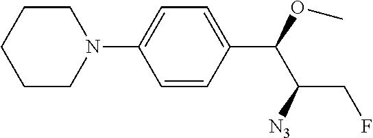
C1=CC(C(OC)C([N3])CF)=CC=C1N1CCCCC1
